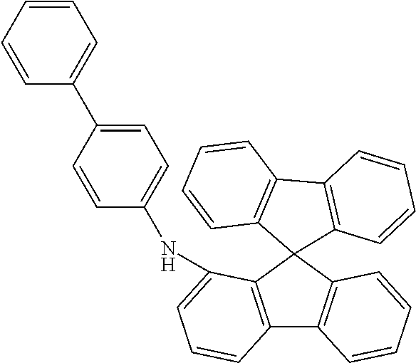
C12=C(C(NC3=CC=C(C4=CC=CC=C4)C=C3)=CC=C1)C1(C3=C2C=CC=C3)C2=C(C3=C1C=CC=C3)C=CC=C2
